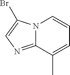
C12=NC=C(Br)N1C=CC=C2C
